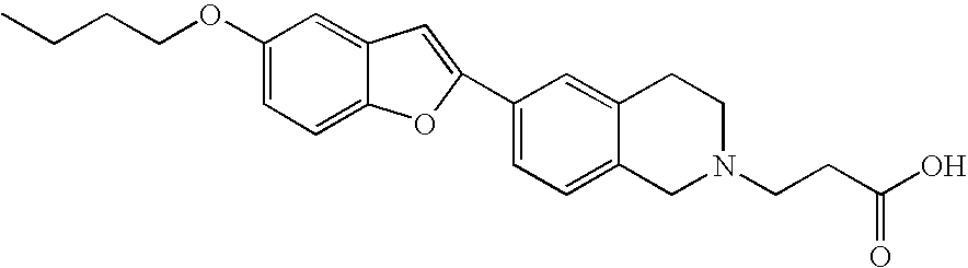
C12=CC(OCCCC)=CC=C1OC(C1=CC=C3C(=C1)CCN(CCC(O)=O)C3)=C2
